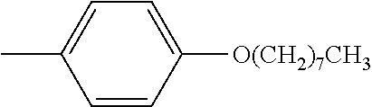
C1=CC([O(CH2)7CH3])=CC=C1C
